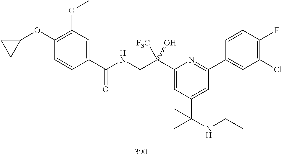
C1(C(NCC(C2=CC(C(NCC)(C)C)=CC(C3=CC(Cl)=C(F)C=C3)=N2)(O)[F3C])=O)=CC(OC)=C(OC2CC2)C=C1
